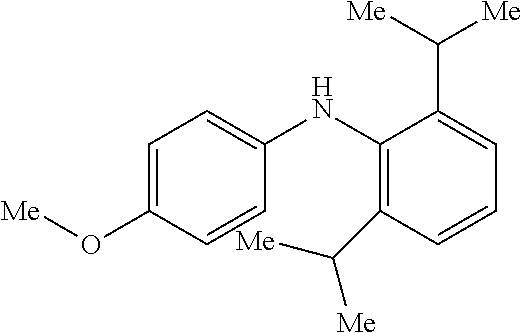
C1=C(O[Me])C=CC(NC2=C(C([Me])[Me])C=CC=C2C([Me])[Me])=C1
